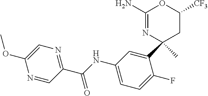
C1(N)=NC(C2=CC(NC(C3=NC=C(OC)N=C3)=O)=CC=C2F)(C)CC([CF3])O1
